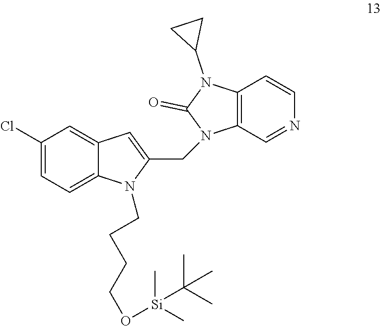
C1(Cl)=CC=C2C(=C1)C=C(CN1C3=C(N(C4CC4)C1=O)C=CN=C3)N2CCCCO[Si](C)(C)C(C)(C)C
